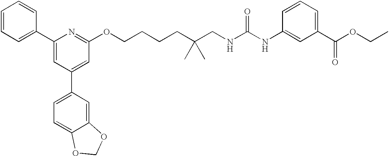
C1=CC=C(C2=CC(C3=CC=C4C(=C3)OCO4)=CC(OCCCCC(CNC(NC3=CC(C(OCC)=O)=CC=C3)=O)(C)C)=N2)C=C1
